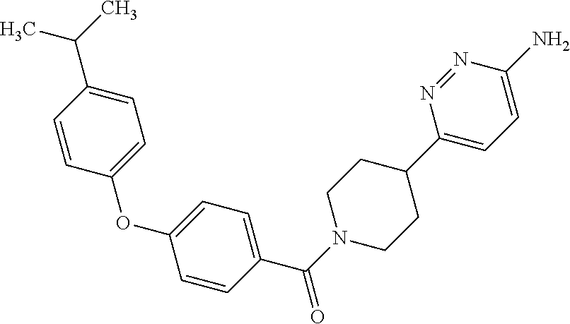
C1=CC(C(C)C)=CC=C1OC1=CC=C(C(N2CCC(C3=CC=C(N)N=N3)CC2)=O)C=C1
